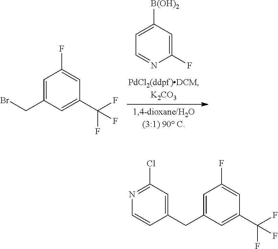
C1=C([B(OH)2])C=C(F)N=C1.BrCC1=CC(F)=CC(C(F)(F)F)=C1.N1=C(Cl)C=C(CC2=CC(F)=CC(C(F)(F)F)=C2)C=C1
